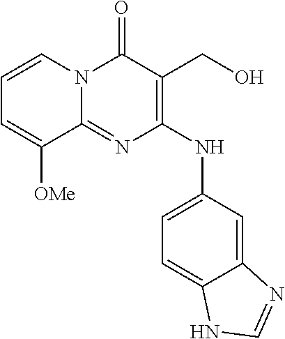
C1=CN2C(=NC(NC3=CC=C4C(=C3)N=CN4)=C(CO)C2=O)C([OMe])=C1
